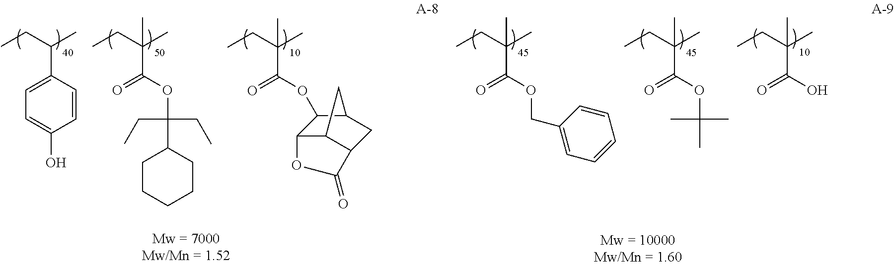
CCC(C)C1=CC=C(O)C=C1.CCC(C)(C(=O)OC(CC)(CC)C1CCCCC1)C.CCC(C)(C(=O)OC1C2C3C(CC1C3)C(=O)O2)C.CCC(C)(C(=O)OCC1=CC=CC=C1)C.CCC(C)(C(=O)OC(C)(C)C)C.CCC(C)(C(=O)O)C
